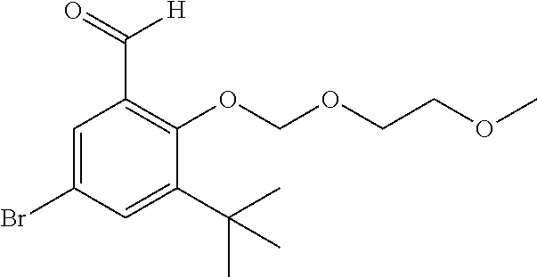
C1=C(Br)C=C(C(C)(C)C)C(OCOCCOC)=C1C(=O)[H]
